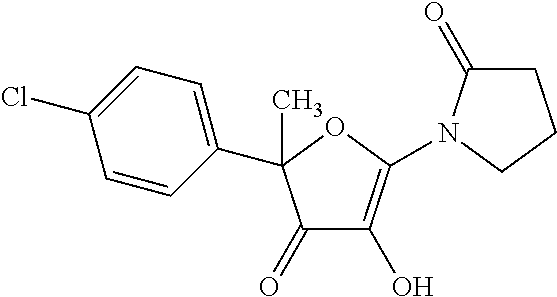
C1=CC(C2(C)C(=O)C(O)=C(N3C(=O)CCC3)O2)=CC=C1Cl
